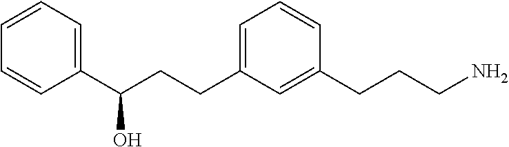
C1(C(CCC2=CC=CC(CCCN)=C2)O)=CC=CC=C1
